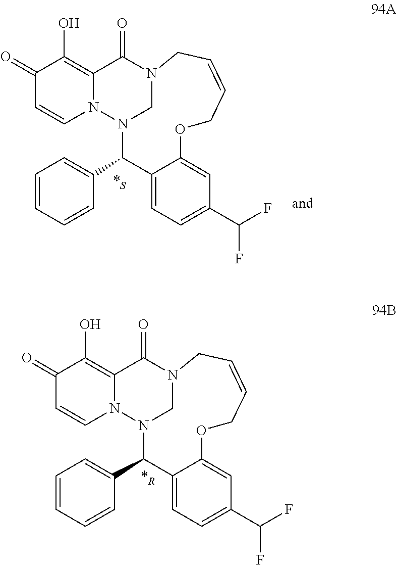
C12=C(O)C(=O)C=CN1N1CN(C2=O)CC=CCOC2=CC(C(F)F)=CC=C2C1C1=CC=CC=C1.[*S].C12=C(O)C(=O)C=CN1N1CN(C2=O)CC=CCOC2=CC(C(F)F)=CC=C2C1C1=CC=CC=C1.[*R]
